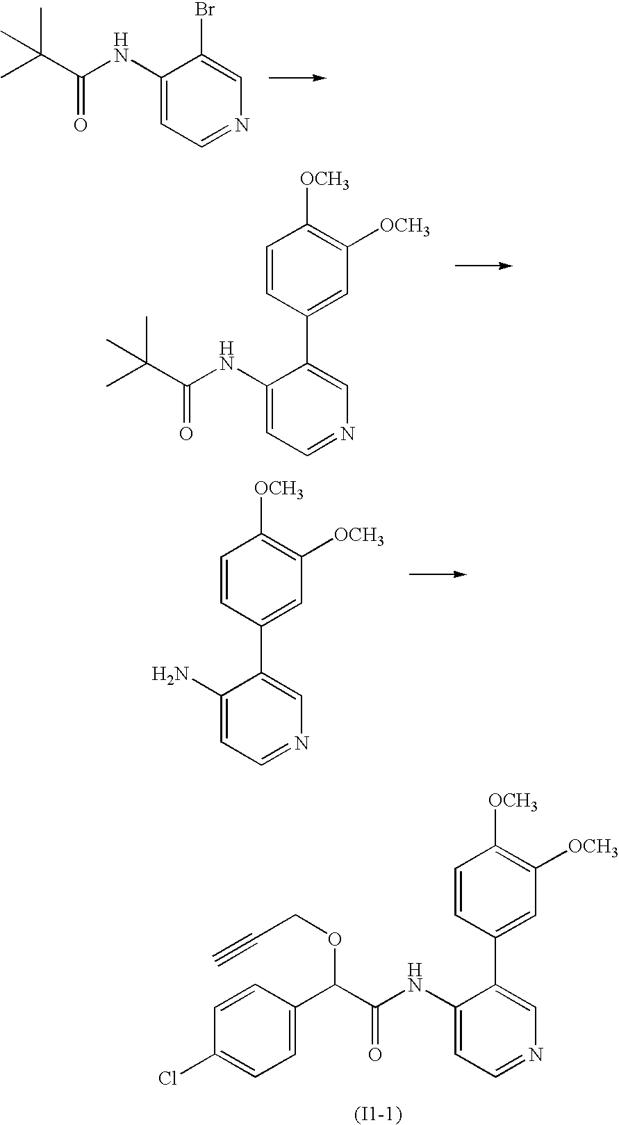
C1(NC(C(C)(C)C)=O)=CC=NC=C1Br.C1(NC(C(C)(C)C)=O)=CC=NC=C1C1=CC([OCH3])=C([OCH3])C=C1.C1(N)=CC=NC=C1C1=CC([OCH3])=C([OCH3])C=C1.C1(NC(C(C2=CC=C(Cl)C=C2)OCC#C)=O)=CC=NC=C1C1=CC([OCH3])=C([OCH3])C=C1.[(I1-1)]
